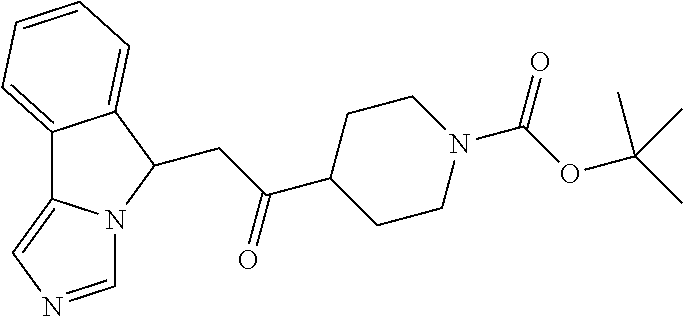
C12=CC=CC=C1C(CC(C1CCN(C(OC(C)(C)C)=O)CC1)=O)N1C2=CN=C1
